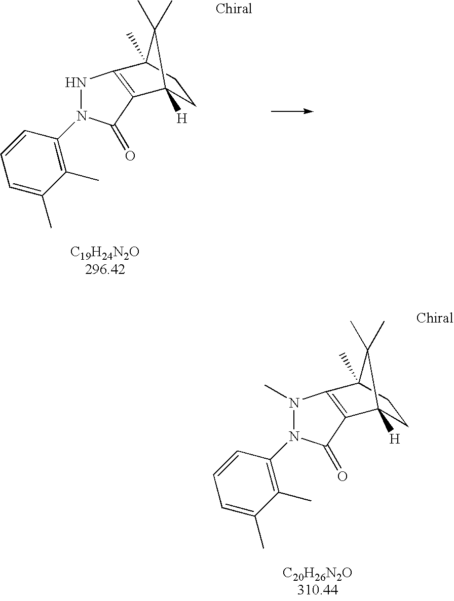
[C20H26N2O310.44].N1(C)N(C2=C(C)C(C)=CC=C2)C(=O)C2=C1C1(C)CCC2([H])C1(C)C.[C19H24N2O296.42].N1N(C2=C(C)C(C)=CC=C2)C(=O)C2=C1C1(C)CCC2([H])C1(C)C
